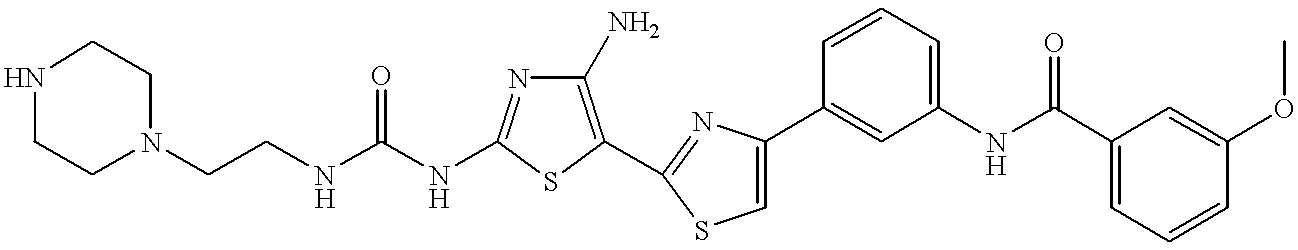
C(NC1=NC(N)=C(C2=NC(C3=CC(NC(C4=CC=CC(OC)=C4)=O)=CC=C3)=CS2)S1)(NCCN1CCNCC1)=O
